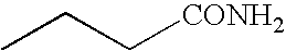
CCC[CONH2]
